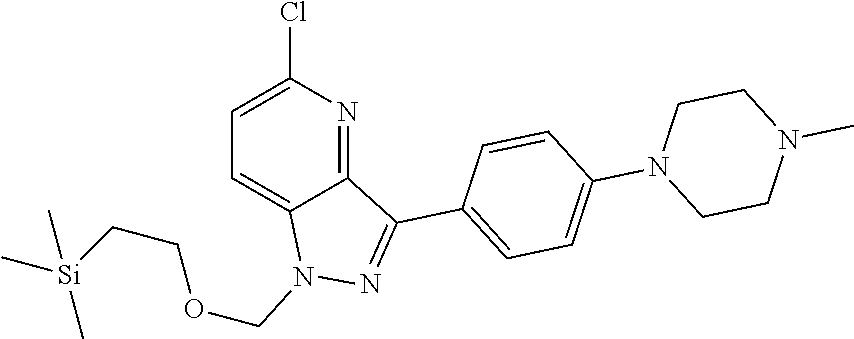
C1=C(Cl)N=C2C(=C1)N(COCC[Si](C)(C)C)N=C2C1=CC=C(N2CCN(C)CC2)C=C1
